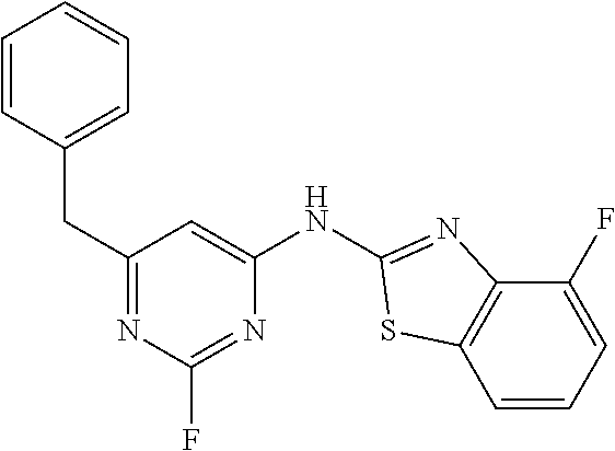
C1=CC(CC2=NC(F)=NC(NC3=NC4=C(C=CC=C4F)S3)=C2)=CC=C1
